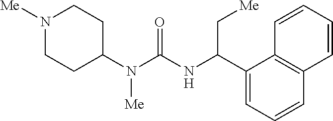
N1([Me])CCC(N(C(NC(C2=CC=CC3=C2C=CC=C3)C[Me])=O)[Me])CC1
